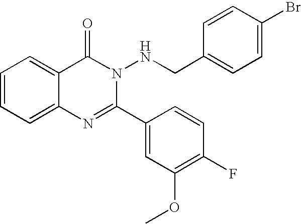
C1=CC=C2C(=C1)C(=O)N(NCC1=CC=C(Br)C=C1)C(C1=CC(OC)=C(F)C=C1)=N2
